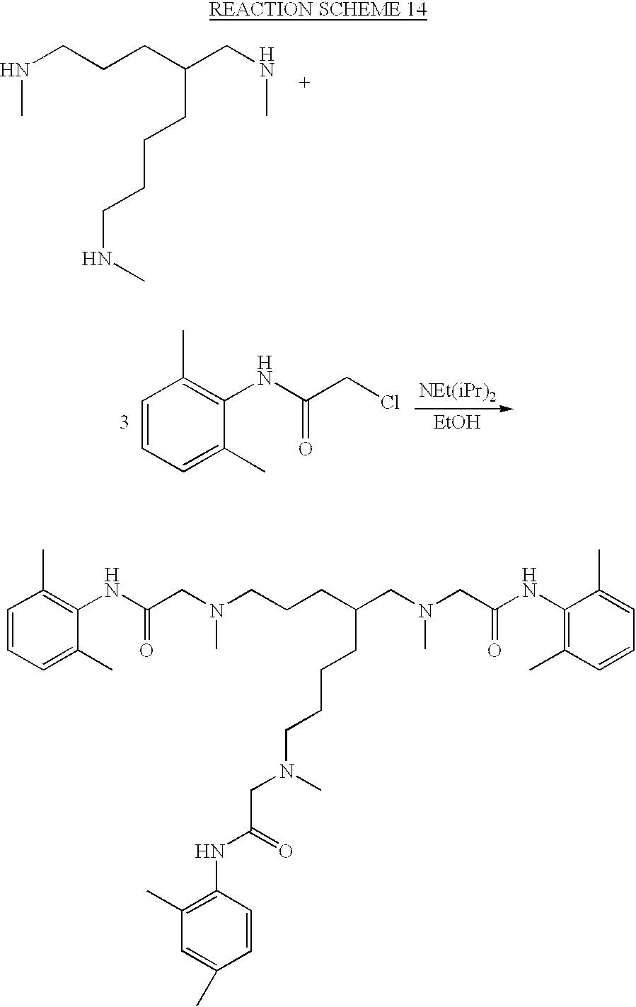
N(CCCC(CNC)CCCCNC)C.C1=CC=C(C)C(NC(CN(CCCC(CCCCN(CC(NC2=C(C)C=C(C)C=C2)=O)C)CN(CC(NC2=C(C)C=CC=C2C)=O)C)C)=O)=C1C.C1=CC=C(C)C(NC(=O)CCl)=C1C.[EtOH]
